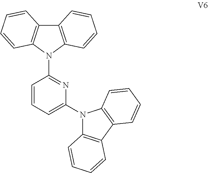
C12=C(N(C3=NC(N4C5=C(C6=C4C=CC=C6)C=CC=C5)=CC=C3)C3=C1C=CC=C3)C=CC=C2
